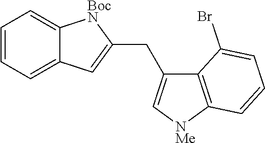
C12=C([NMe]C=C1CC1=CC3=CC=CC=C3[BocN]1)C=CC=C2Br
